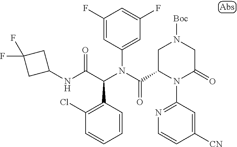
C1=CC(C(C(NC2CC(F)(F)C2)=O)N(C(=O)C2N(C3=NC=CC([CN])=C3)C(=O)CN([Boc])C2)C2=CC(F)=CC(F)=C2)=C(Cl)C=C1
